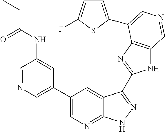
C1(C2=CN=CC(NC(CC)=O)=C2)=CN=C2C(=C1)C(C1=NC3=C(N1)C=NC=C3C1=CC=C(F)S1)=NN2
